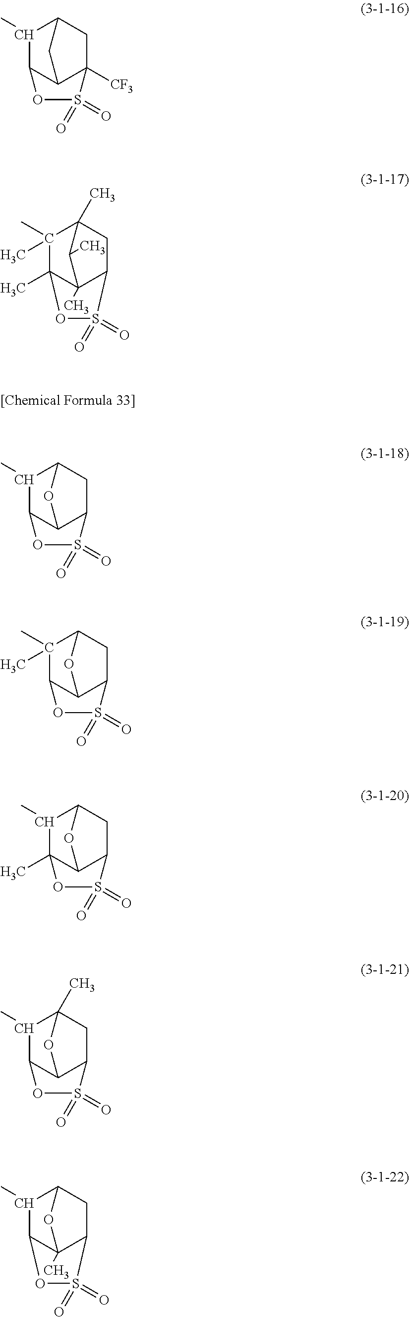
C12([CF3])C3C(C(C)C(C1)C3)OS2(=O)=O.C12(C)C3(C)C(C)(C)C(C)(CC1S(=O)(=O)O3)C2C.C12C3C(C(C)C(C1)O3)OS2(=O)=O.C12C3C(C(C)(C)C(C1)O3)OS2(=O)=O.C12C3C(C)(C(C)C(C1)O3)OS2(=O)=O.C12C3C(C(C)C(C)(C1)O3)OS2(=O)=O.C12(C)C3C(C)C(CC1S(=O)(=O)O3)O2
